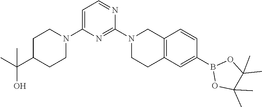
C1(N2CCC3=C(C2)C=CC(B2OC(C)(C)C(C)(C)O2)=C3)=NC(N2CCC(C(C)(O)C)CC2)=CC=N1
